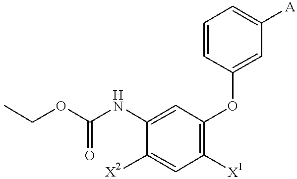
CCOC(NC1=CC(OC2=CC([A])=CC=C2)=C([X1])C=C1[X2])=O
